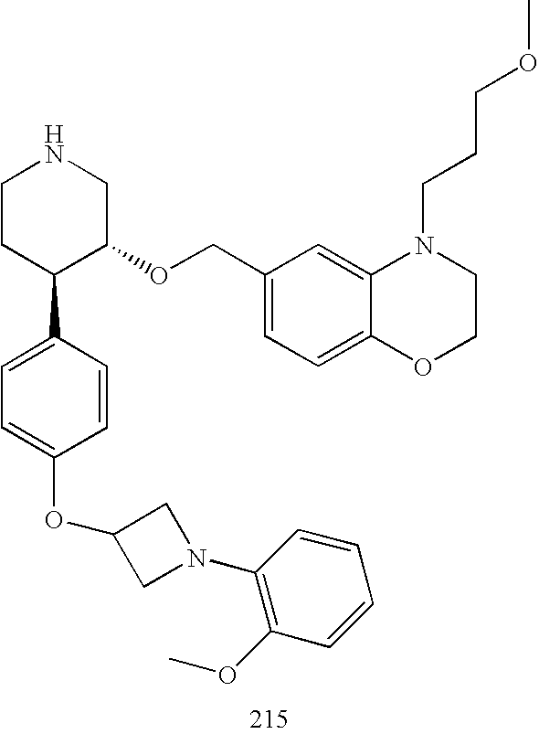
C1CC(C2=CC=C(OC3CN(C4=C(OC)C=CC=C4)C3)C=C2)C(OCC2=CC=C3C(=C2)N(CCCOC)CCO3)CN1
